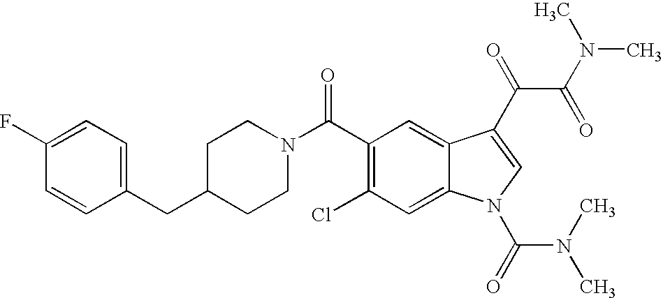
C1(F)=CC=C(CC2CCN(C(C3=C(Cl)C=C4C(=C3)C(C(C(N(C)C)=O)=O)=CN4C(N(C)C)=O)=O)CC2)C=C1
